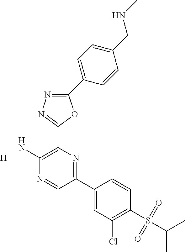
[H].C1(N)=C(C2=NN=C(C3=CC=C(CNC)C=C3)O2)N=C(C2=CC(Cl)=C(S(=O)(=O)C(C)C)C=C2)C=N1
